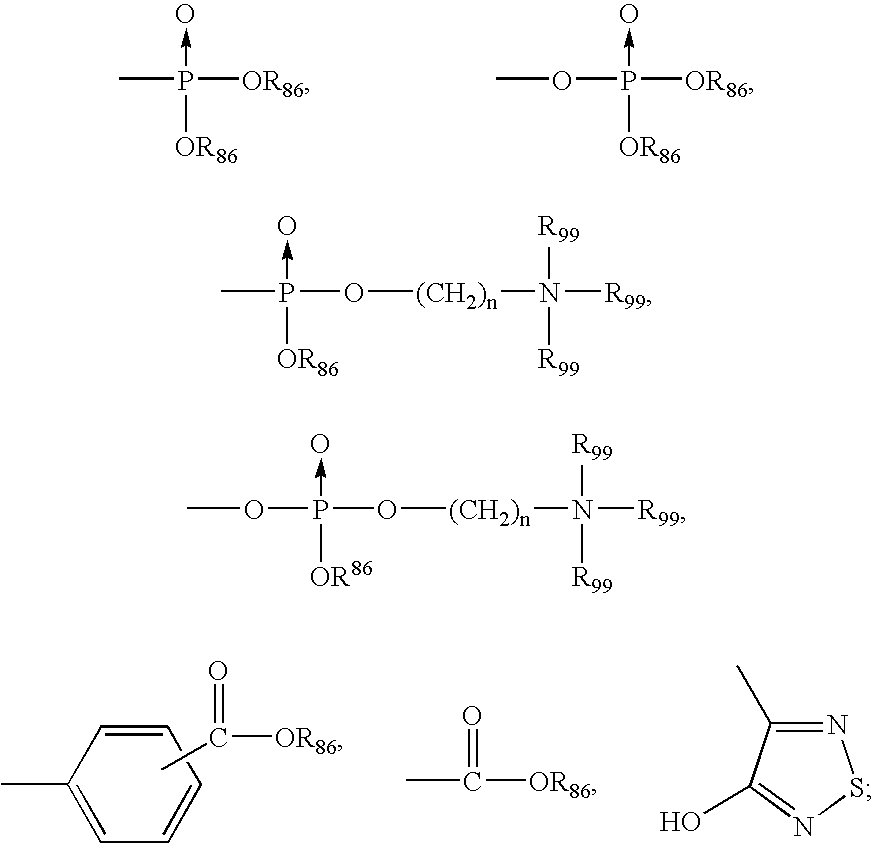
CP([OR86])(->O)[OR86].O(P([OR86])(->O)[OR86])C.C1=CC(C)=CC=C1.CC([OR86])=O.CC([OR86])=O.N1=C(C)C(O)=NS1.CP(O[(CH2)n]N([R99])([R99])[R99])(->O)[OR86].O(P(O[(CH2)n]N([R99])([R99])[R99])(->O)[OR86])C
